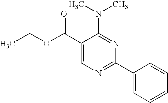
C1(C(OCC)=O)=CN=C(C2=CC=CC=C2)N=C1N(C)C
